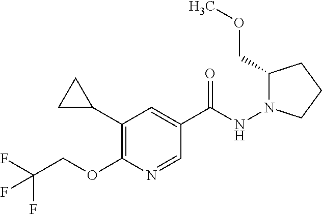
N(C(C1=CC(C2CC2)=C(OCC(F)(F)F)N=C1)=O)N1C(COC)CCC1
